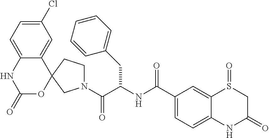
C1(Cl)=CC=C2C(=C1)C1(OC(=O)N2)CCN(C(C(NC(C2=CC=C3C(=C2)S(=O)CC(=O)N3)=O)CC2=CC=CC=C2)=O)C1
